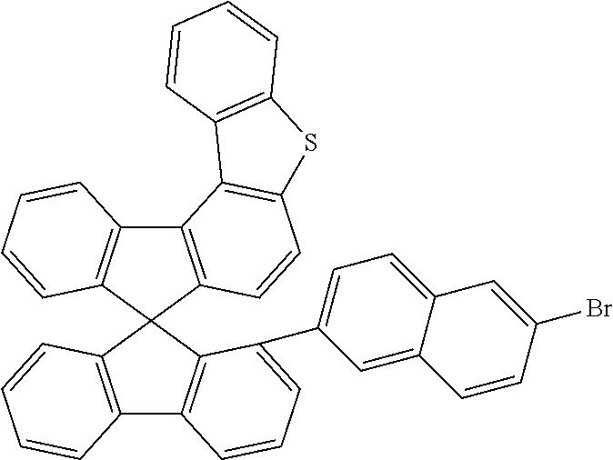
C12=C(C3(C4=C1C=CC=C4)C1=C(C4=C3C(C3=CC=C5C(=C3)C=CC(Br)=C5)=CC=C4)C=CC=C1)C=CC1=C2C2=C(S1)C=CC=C2
